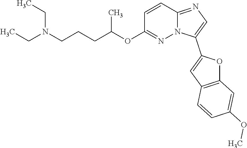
C1=CC2=NC=C(C3=CC4=C(O3)C=C(OC)C=C4)N2N=C1OC(CCCN(CC)CC)C
